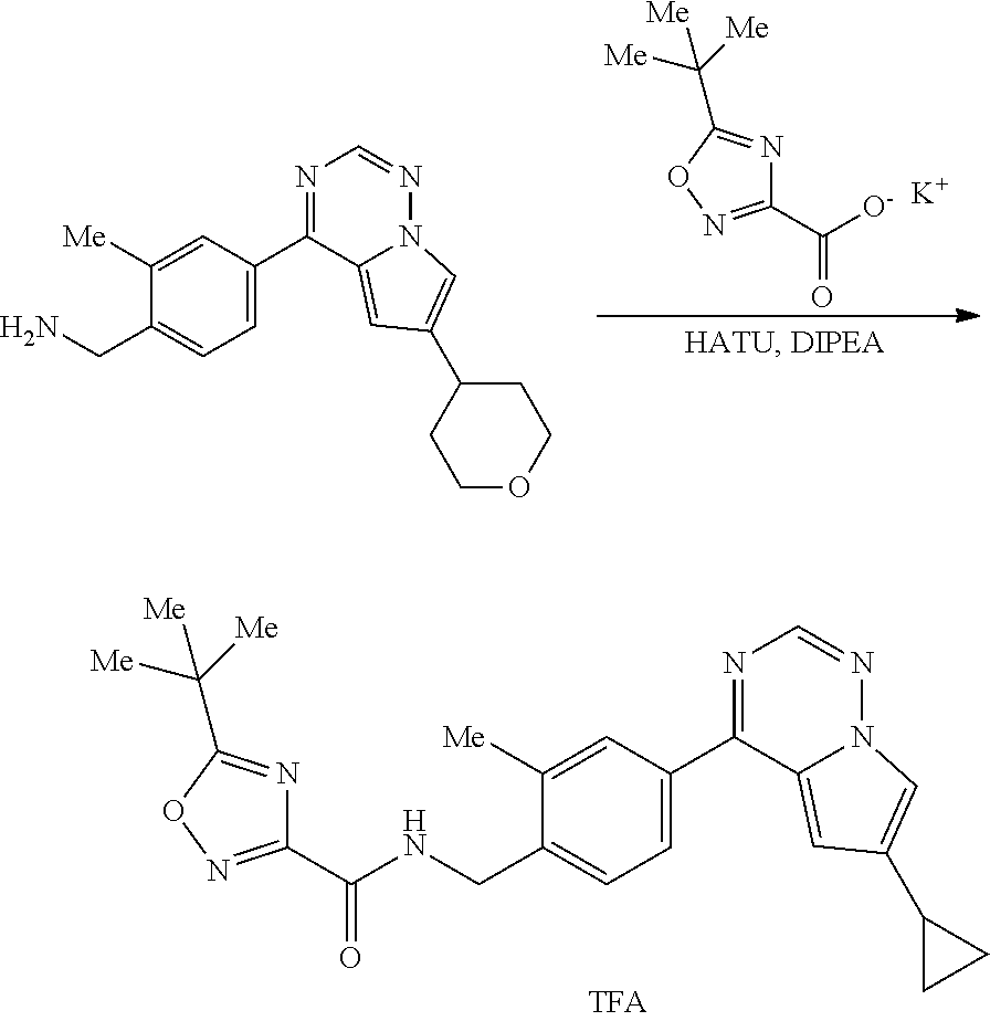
C1([Me])=CC(C2=NC=NN3C2=CC(C2CC2)=C3)=CC=C1CNC(C1=NOC(C([Me])([Me])[Me])=N1)=O.C1([Me])=CC(C2=NC=NN3C2=CC(C2CCOCC2)=C3)=CC=C1CN.C1(C(=O)[O-])=NOC(C([Me])([Me])[Me])=N1.[K]
